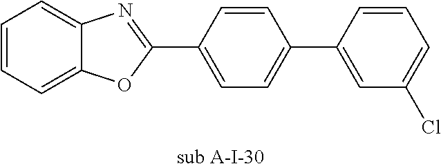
C1=CC(C2=CC=C(C3=NC4=CC=CC=C4O3)C=C2)=CC(Cl)=C1.[sub A-I-30]
